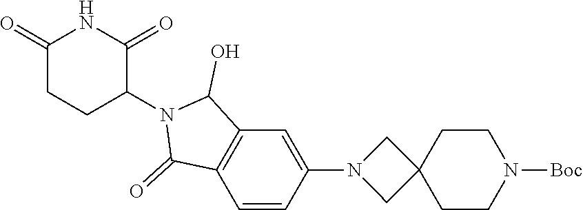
C1(=O)CCC(N2C(=O)C3=C(C2O)C=C(N2CC4(C2)CCN([Boc])CC4)C=C3)C(=O)N1
